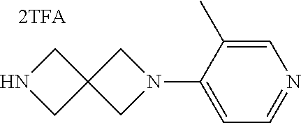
C1=C(C)C(N2CC3(C2)CNC3)=CC=N1
